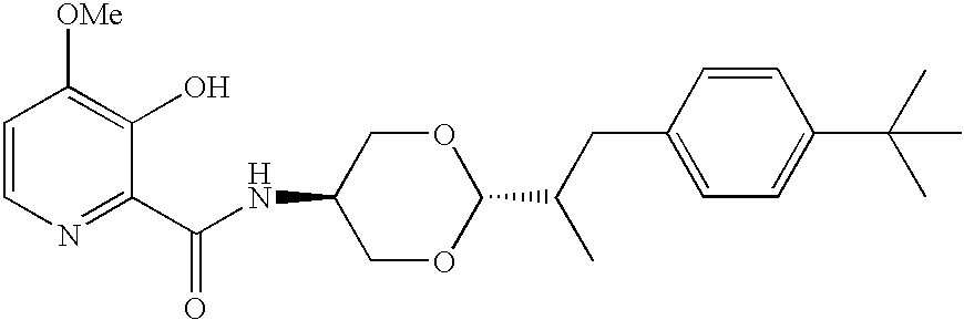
C1=CN=C(C(NC2COC(C(CC3=CC=C(C(C)(C)C)C=C3)C)OC2)=O)C(O)=C1[OMe]
